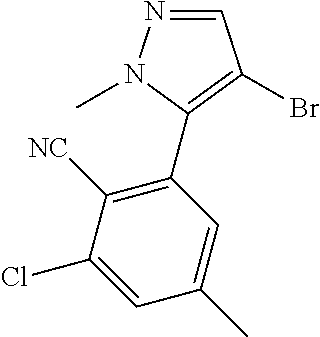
N1=CC(Br)=C(C2=C([NC])C(Cl)=CC(C)=C2)N1C
